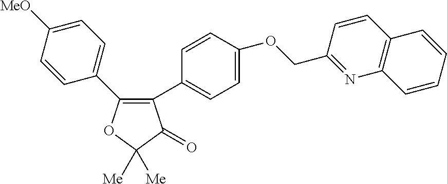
C1(C2=CC=C(OCC3=NC4=C(C=C3)C=CC=C4)C=C2)=C(C2=CC=C([MeO])C=C2)OC([Me])([Me])C1=O
